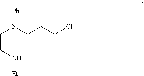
[Ph]N(CCN[Et])CCCCl
